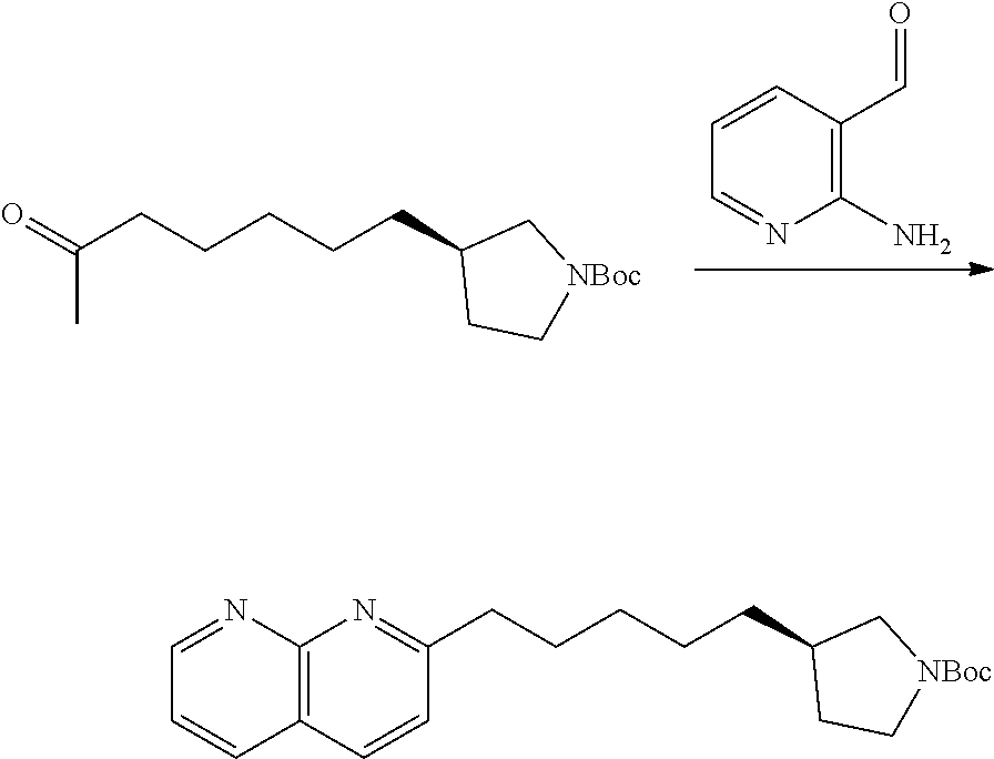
C1=NC(N)=C(C=O)C=C1.C(CCCCCC1CC[NBoc]C1)(C)=O.C1(CCCCCC2CC[NBoc]C2)=NC2=C(C=C1)C=CC=N2
